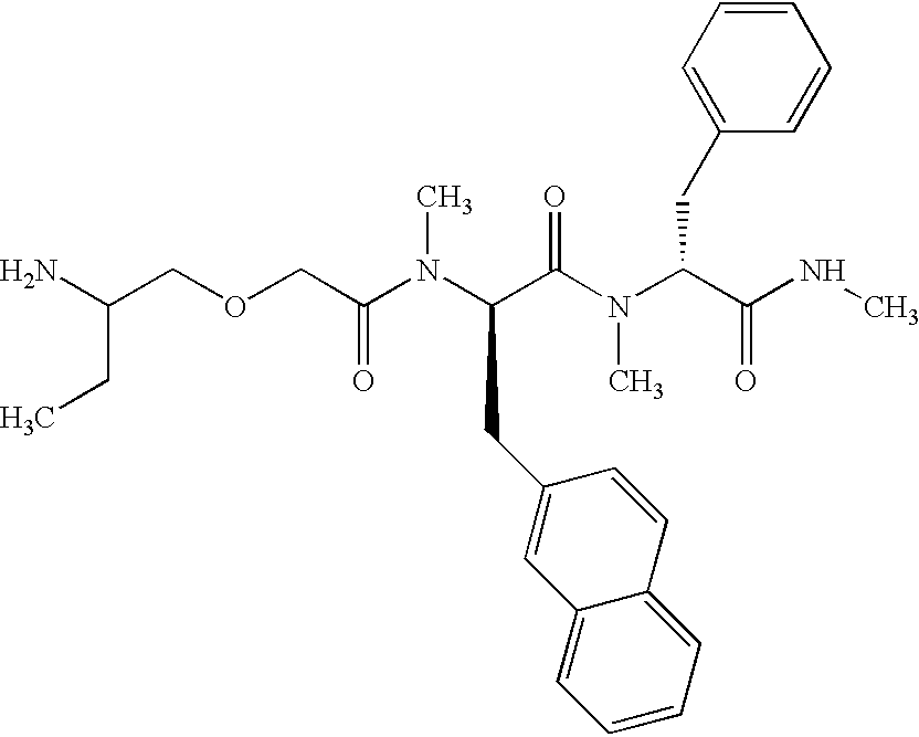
C(COCC(N(C(C(N(C(C(NC)=O)CC1=CC=CC=C1)C)=O)CC1=CC2=CC=CC=C2C=C1)C)=O)(N)CC
